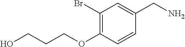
C1(Br)=C(OCCCO)C=CC(CN)=C1
